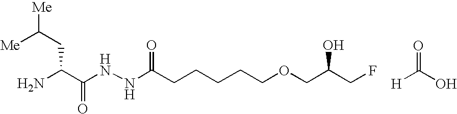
N(C(CCCCCOCC(CF)O)=O)NC(C(N)CC([Me])[Me])=O.O=C([H])O
